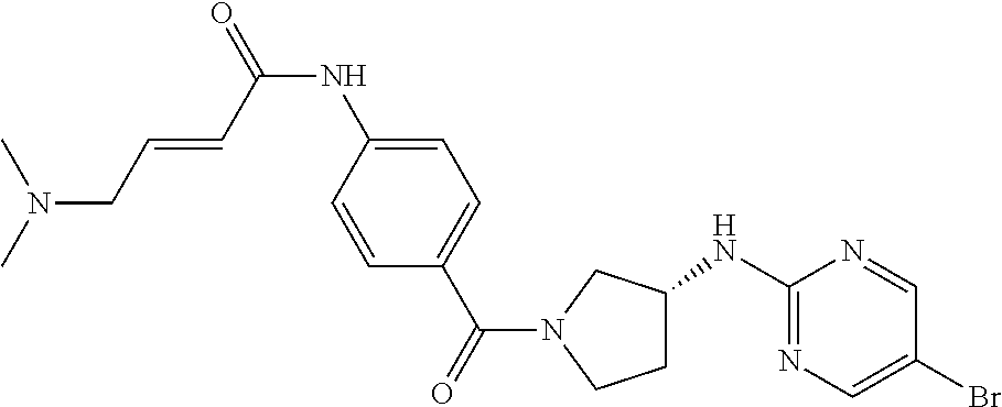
C1C(NC2=NC=C(Br)C=N2)CN(C(C2=CC=C(NC(=O)C=CCN(C)C)C=C2)=O)C1
